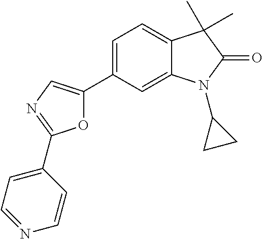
C12=CC(C3=CN=C(C4=CC=NC=C4)O3)=CC=C1C(C)(C)C(=O)N2C1CC1
